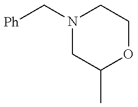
[Ph]CN1CC(C)OCC1
